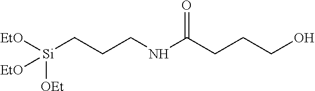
[EtO][Si](CCCNC(CCCO)=O)([OEt])[EtO]
